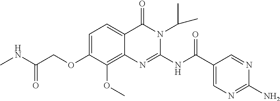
C1=C(OCC(NC)=O)C(OC)=C2C(=C1)C(=O)N(C(C)C)C(NC(C1=CN=C(N)N=C1)=O)=N2
